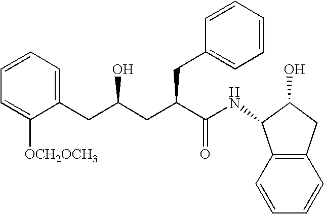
C12=C(C=CC=C1)C(NC(C(CC(CC1=CC=CC=C1[OCH2OCH3])O)CC1=CC=CC=C1)=O)C(O)C2
